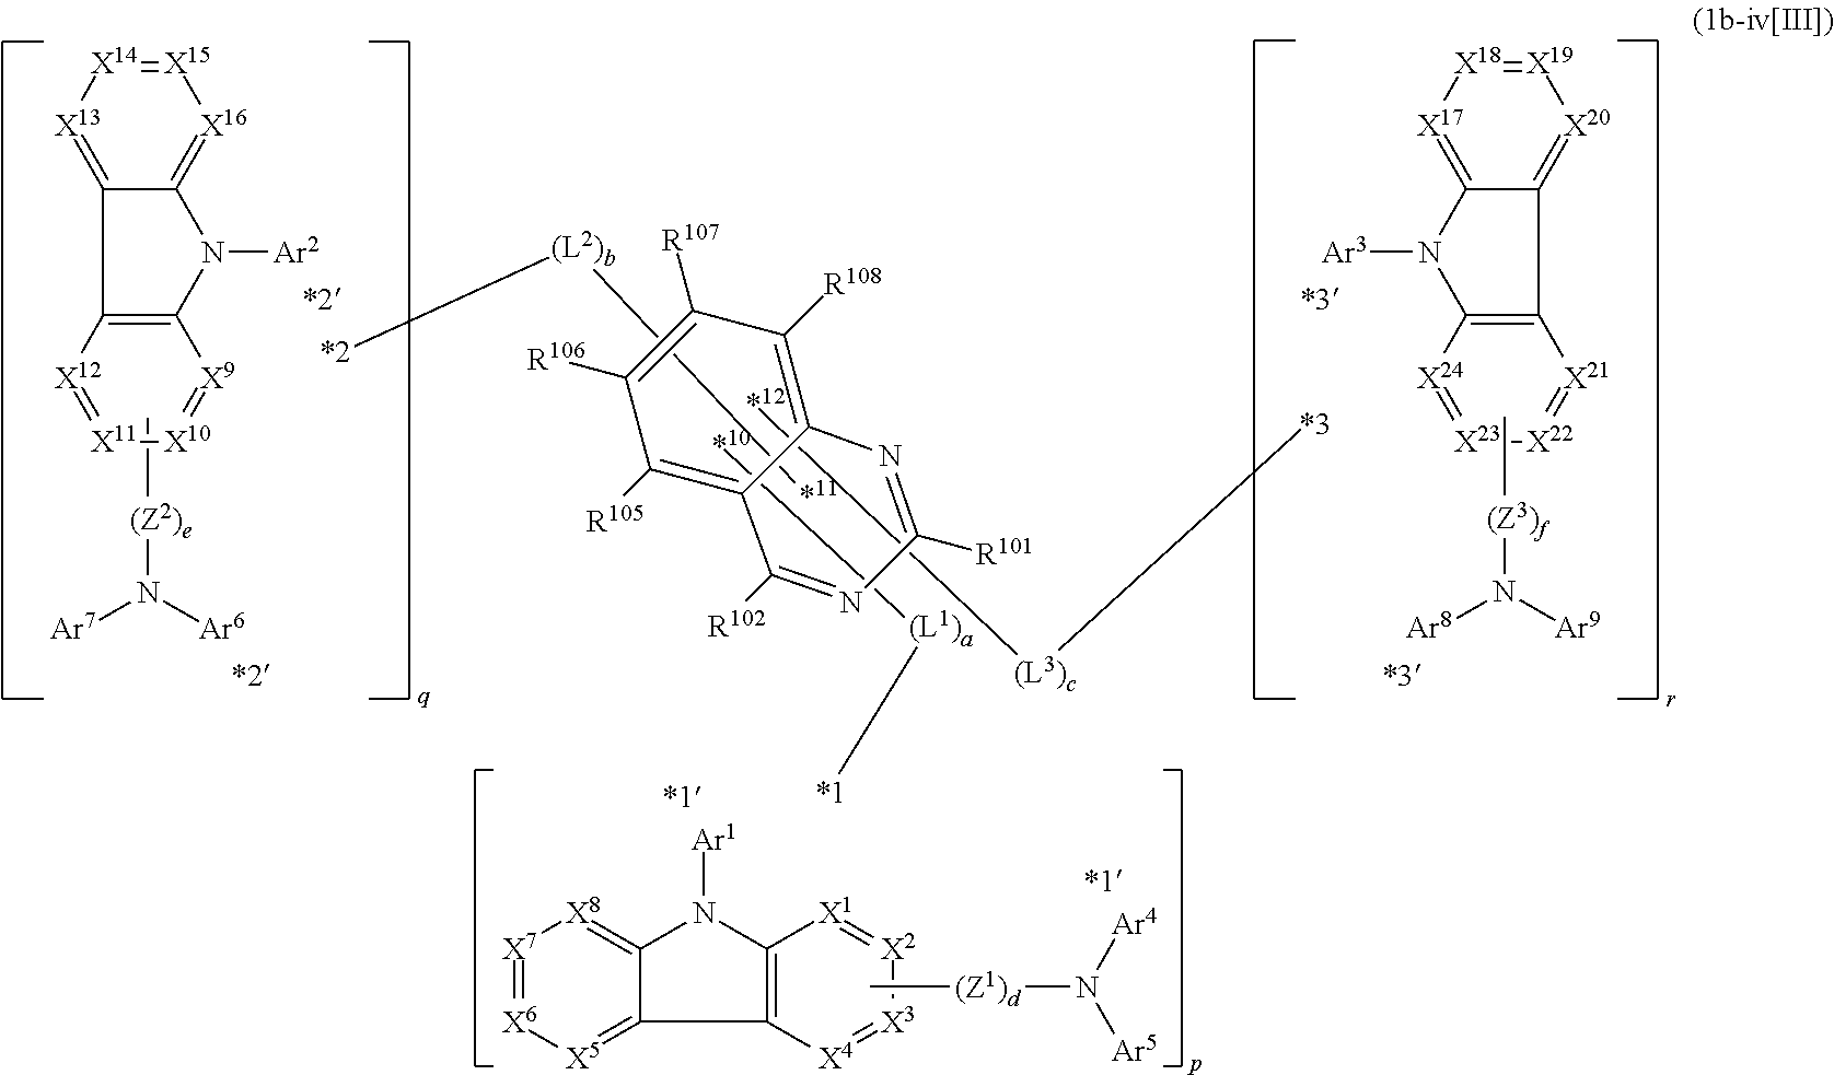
[X4]1=[X3][X2]=[X1]C2=C1C1=[X5][X6]=[X7][X8]=C1N2[Ar1].[(Z1)d](N([Ar5])[Ar4])C.N1=C([R102])C2=C([R105])C([R106])=C([R107])C([R108])=C2N=C1[R101].[(L2)b]([*11])[*2].[X12]1=[X11][X10]=[X9]C2=C1C1=[X13][X14]=[X15][X16]=C1N2[Ar2].C[(Z2)e]N([Ar7])[Ar6].[X21]1=[X22][X23]=[X24]C2=C1C1=[X20][X19]=[X18][X17]=C1N2[Ar3].[(Z3)f](N([Ar9])[Ar8])C.[*10][(L1)a][*1].[*12][(L3)c][*3]
